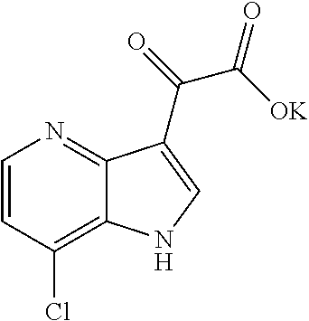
C1=CC(Cl)=C2C(=N1)C(C(=O)C([OK])=O)=CN2
